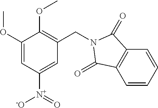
C1(OC)=CC([N+](=O)[-O])=CC(CN2C(=O)C3=C(C=CC=C3)C2=O)=C1OC
